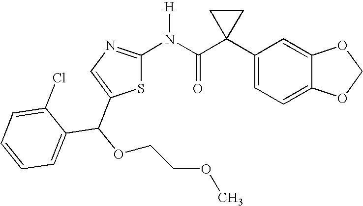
C1(C2(C(N([H])C3=NC=C(C(OCCOC)C4=CC=CC=C4Cl)S3)=O)CC2)=CC=C2C(=C1)OCO2
